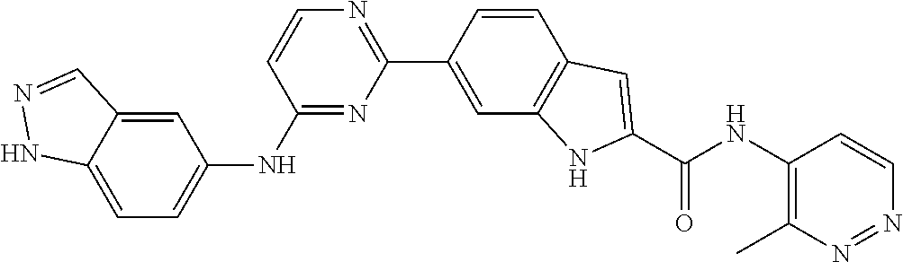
C1=C2C(=CC(NC3=NC(C4=CC5=C(C=C4)C=C(C(NC4=C(C)N=NC=C4)=O)N5)=NC=C3)=C1)C=NN2
